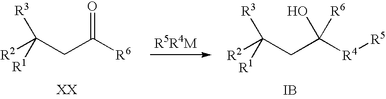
[R2]C(CC([R6])=O)([R1])[R3].[R2]C(CC([R4][R5])(O)[R6])([R1])[R3].[IB]
